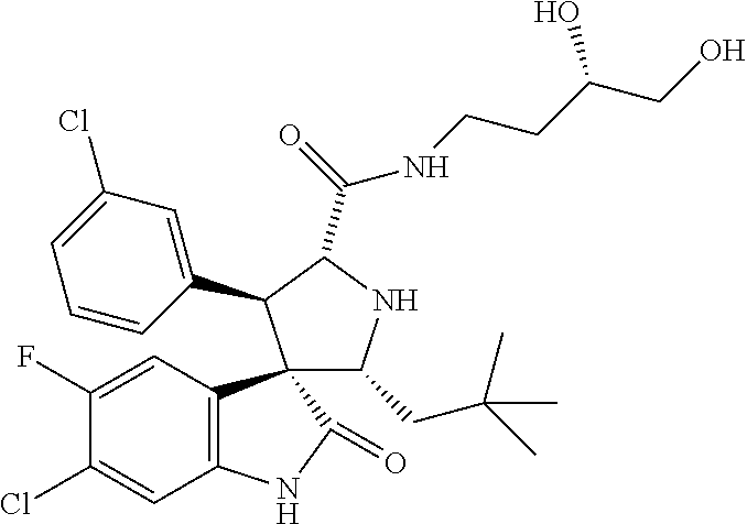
C1(CC(C)(C)C)NC(C(=O)NCCC(CO)O)C(C2=CC(Cl)=CC=C2)C12C1=C(C=C(Cl)C(F)=C1)NC2=O
